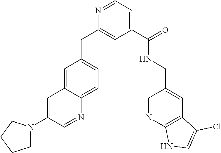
C1(C(=O)NCC2=CC3=C(N=C2)NC=C3Cl)=CC=NC(CC2=CC=C3C(=C2)C=C(N2CCCC2)C=N3)=C1
